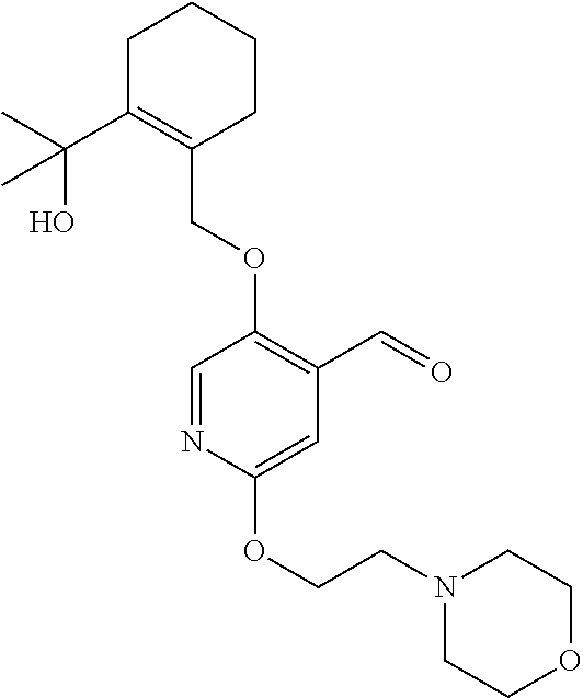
C1C(C(C)(O)C)=C(COC2=C(C=O)C=C(OCCN3CCOCC3)N=C2)CCC1
